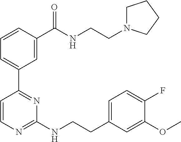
C1=CC(C(NCCN2CCCC2)=O)=CC(C2=NC(NCCC3=CC=C(F)C(OC)=C3)=NC=C2)=C1
